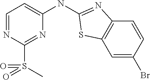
N1=CC=C(NC2=NC3=C(C=C(Br)C=C3)S2)N=C1S(C)(=O)=O
